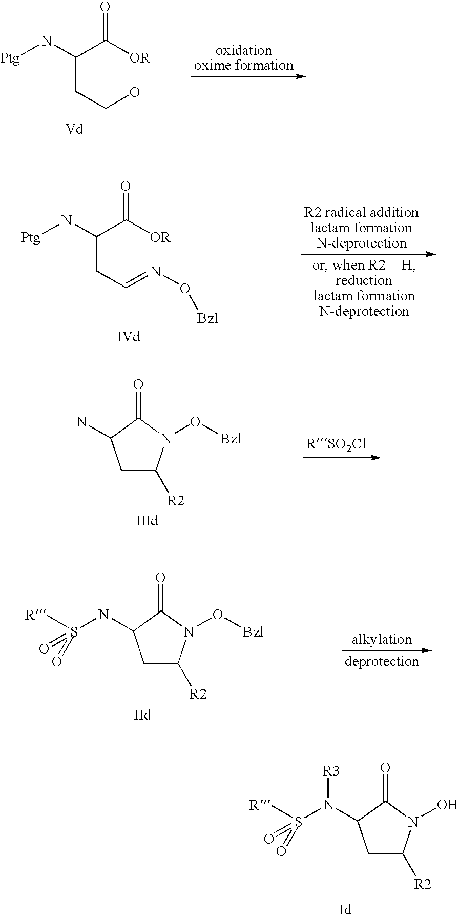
C(CCO)(C([OR])=O)N[Ptg].C(CC=NO[Bzl])(C([OR])=O)N[Ptg].C1C([R2])N(O[Bzl])C(=O)C1N.C1C([R2])N(O[Bzl])C(=O)C1NS([R])(=O)=O.C1C([R2])N(O)C(=O)C1N(S([R])(=O)=O)[R3]
